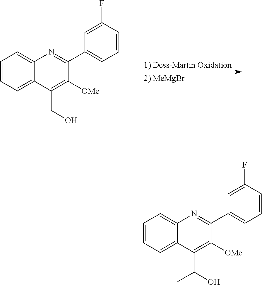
C1=CC=C2C(=C1)N=C(C1=CC=CC(F)=C1)C([OMe])=C2C(O)C.C1=CC=C2C(=C1)N=C(C1=CC=CC(F)=C1)C([OMe])=C2CO
